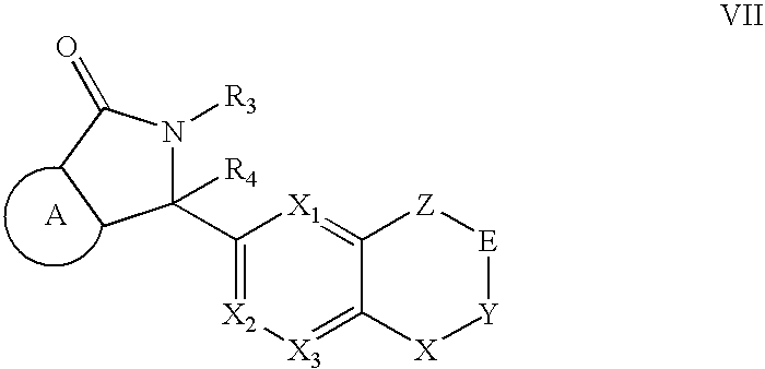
C1(C2([R4])N([R3])C(=O)CC2)=[X2][X3]=C2C(=[X1]1)[Z][E][Y][X]2
